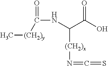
C(NC(C(O)=O)[(CH2)x]N=C=S)(=O)[(CH2)y]C
